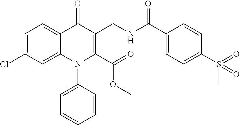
C1=C(Cl)C=C2C(=C1)C(=O)C(CNC(C1=CC=C(S(=O)(C)=O)C=C1)=O)=C(C(=O)OC)N2C1=CC=CC=C1
